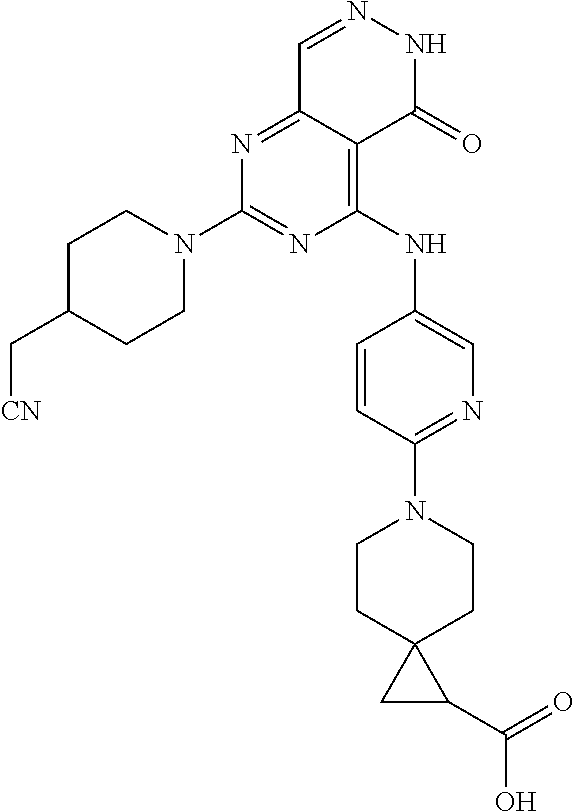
N1=C2C(=C(NC3=CN=C(N4CCC5(CC4)CC5C(=O)O)C=C3)N=C1N1CCC(C[CN])CC1)C(=O)NN=C2
